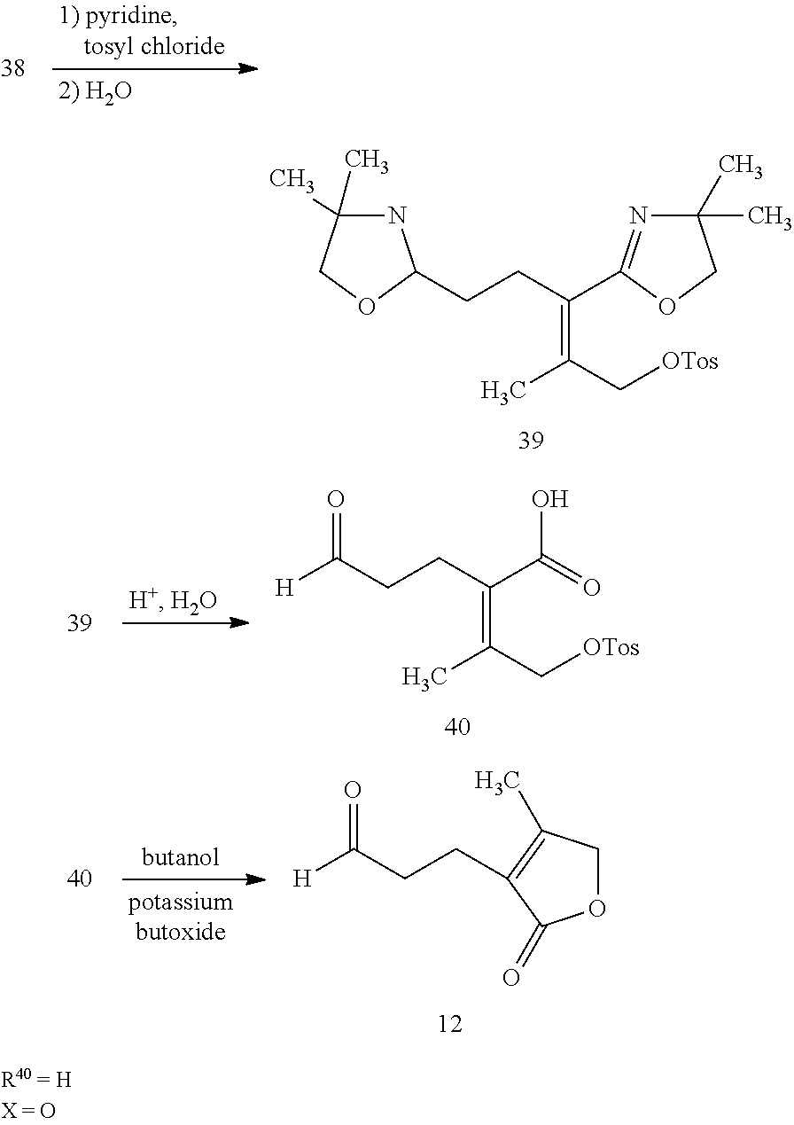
N1C(C)(C)COC1CCC(=C(C)C[OTos])C1=NC(C)(C)CO1.[H]C(CCC(C(=O)O)=C(C[OTos])C)=O.[H]C(CCC1=C(C)COC1=O)=O
